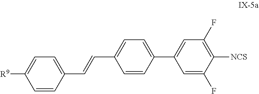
C1=CC(C=CC2=CC=C(C3=CC(F)=C([NCS])C(F)=C3)C=C2)=CC=C1[R9]
